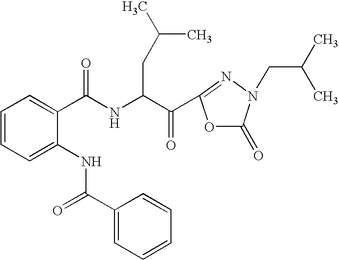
C1(C(NC(C(=O)C2=NN(CC(C)C)C(=O)O2)CC(C)C)=O)=CC=CC=C1NC(=O)C1=CC=CC=C1
